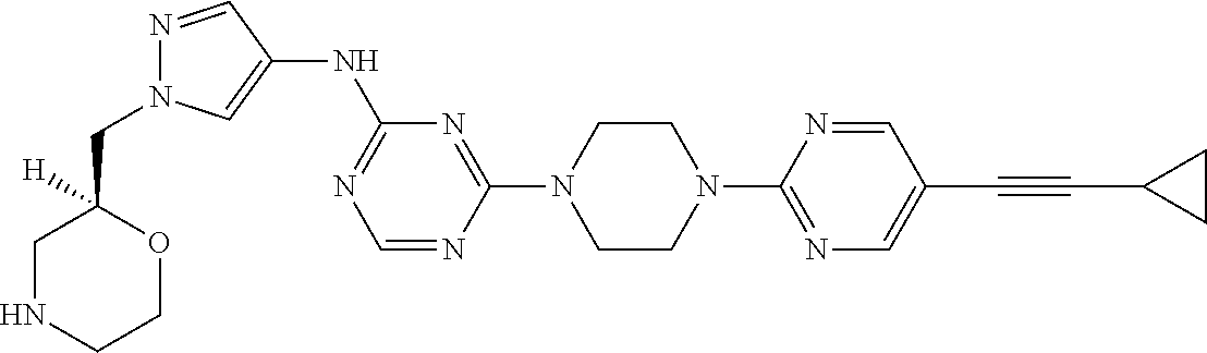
N(C1=NC=NC(N2CCN(C3=NC=C(C#CC4CC4)C=N3)CC2)=N1)C1=CN(CC2([H])CNCCO2)N=C1
